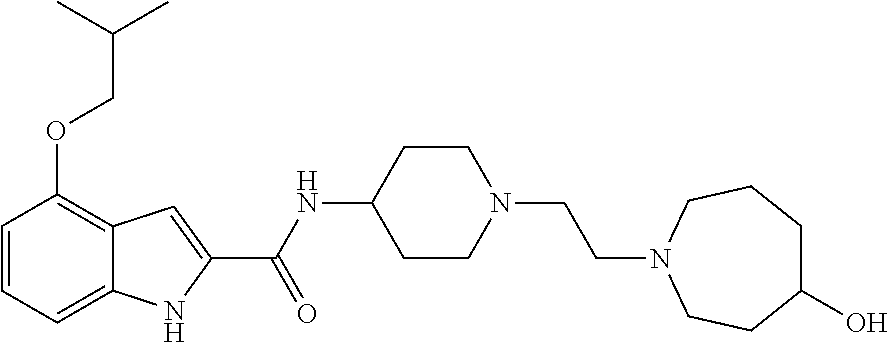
C1=CC=C2C(=C1OCC(C)C)C=C(C(NC1CCN(CCN3CCC(O)CCC3)CC1)=O)N2
